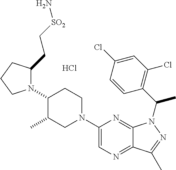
N1(C2C(C)CN(C3=CN=C4C(=N3)N(C(C)C3=C(Cl)C=C(Cl)C=C3)N=C4C)CC2)C(CC[SO2]N)CCC1.Cl
